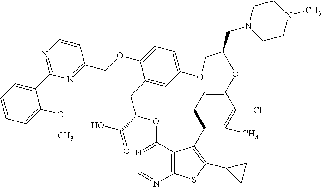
C1=CC=C(C2=NC=CC(COC3=CC=C4C=C3CC(C(O)=O)OC3=NC=NC5=C3C(=C(C3CC3)S5)C3C(C)=C(Cl)C(=CC3)OC(CN3CCN(C)CC3)CO4)=N2)C(OC)=C1
